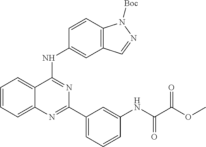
C1=CC=C2C(=C1)C(NC1=CC3=C(C=C1)N([Boc])N=C3)=NC(C1=CC=CC(NC(C(OC)=O)=O)=C1)=N2
